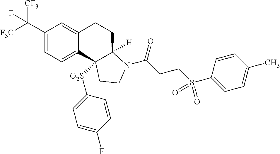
C(C1=CC=C2C(=C1)CCC1([H])C2([O2S]C2=CC=C(F)C=C2)CCN1C(=O)CCS(C1=CC=C(C)C=C1)(=O)=O)([F3C])([CF3])F
